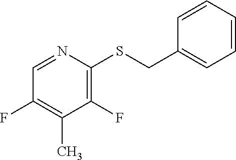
C1=NC(SCC2=CC=CC=C2)=C(F)C(C)=C1F
